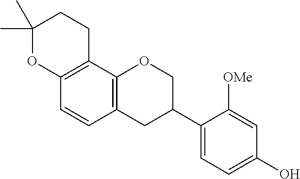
C1(C)(C)OC2=C(CC1)C1=C(C=C2)CC(C2=CC=C(O)C=C2[OMe])CO1
